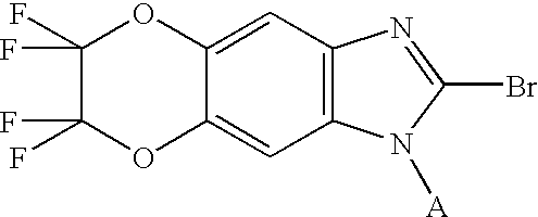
C1=C2C(=CC3=C1N=C(Br)N3[A])OC(F)(F)C(F)(F)O2
